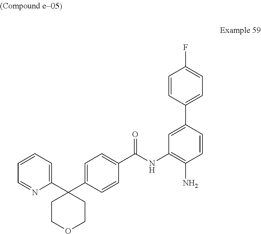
C1=CC(C2=CC=C(F)C=C2)=CC(NC(C2=CC=C(C3(C4=CC=CC=N4)CCOCC3)C=C2)=O)=C1N
